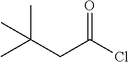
C(CC(Cl)=O)(C)(C)C
